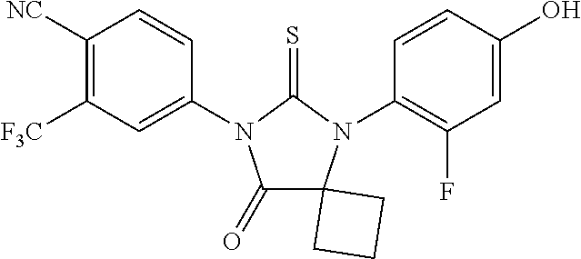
C1(=O)C2(N(C3=C(F)C=C(O)C=C3)C(=S)N1C1=CC([F3C])=C([NC])C=C1)CCC2
